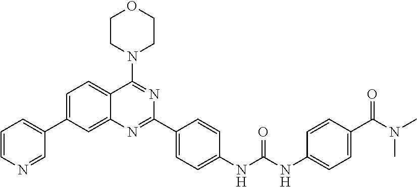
C1=C(C2=CC=CN=C2)C=C2C(=C1)C(N1CCOCC1)=NC(C1=CC=C(NC(NC3=CC=C(C(N(C)C)=O)C=C3)=O)C=C1)=N2
